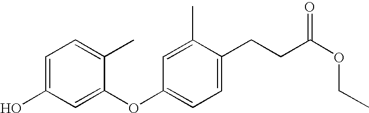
C1=C(O)C=C(OC2=CC=C(CCC(OCC)=O)C(C)=C2)C(C)=C1
